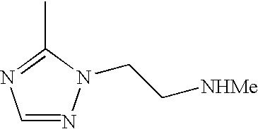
C1=NN(CC[NHMe])C(C)=N1
